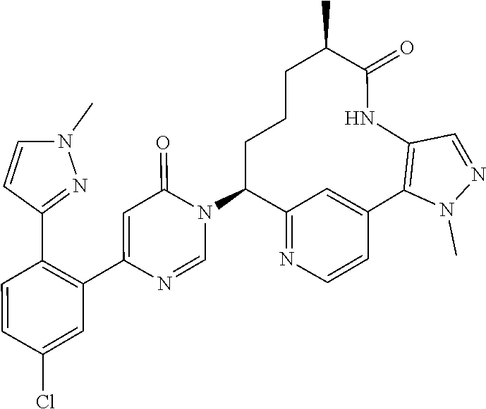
C1=NC(C2=C(C3=NN(C)C=C3)C=CC(Cl)=C2)=CC(=O)N1C1C2=NC=CC(=C2)C2=C(C=NN2C)NC(=O)C(C)CCC1
